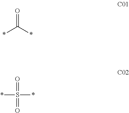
O=C(*)*.O=S(*)(*)=O
